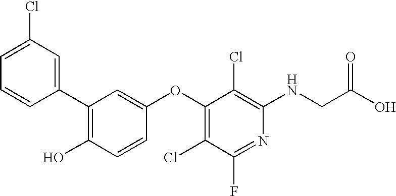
C1(C2=C(O)C=CC(OC3=C(Cl)C(F)=NC(NCC(O)=O)=C3Cl)=C2)=CC(Cl)=CC=C1
